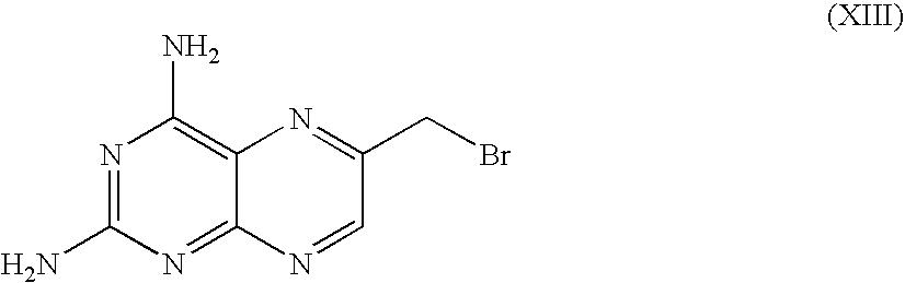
N1=C(N)N=C2C(=C1N)N=C(CBr)C=N2
